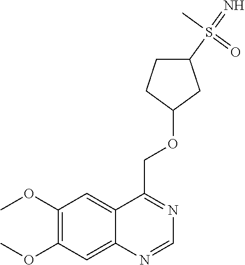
C12=CC(OC)=C(OC)C=C1N=CN=C2COC1CC(S(=N)(C)=O)CC1
